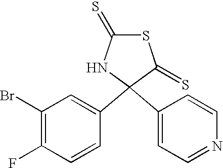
C1(Br)=C(F)C=CC(C2(C3=CC=NC=C3)NC(=S)SC2=S)=C1
